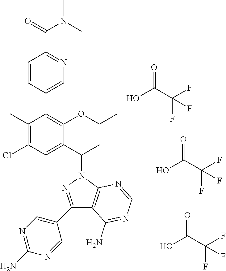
OC(C(F)(F)F)=O.OC(C(F)(F)F)=O.C12=C(N(C(C)C3=CC(Cl)=C(C)C(C4=CN=C(C(=O)N(C)C)C=C4)=C3OCC)N=C1C1=CN=C(N)N=C1)N=CN=C2N.OC(C(F)(F)F)=O
